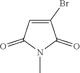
C1(Br)=CC(=O)N(C)C1=O
